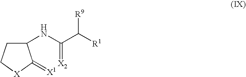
C1(NC(C([R1])[R9])=[X2])CC[X]C1=[X1]
